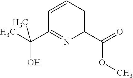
C(C1=NC(C(=O)OC)=CC=C1)(C)(O)C
